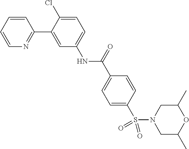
C1=CC=CN=C1C1=CC(NC(=O)C2=CC=C(S(N3CC(C)OC(C)C3)(=O)=O)C=C2)=CC=C1Cl
